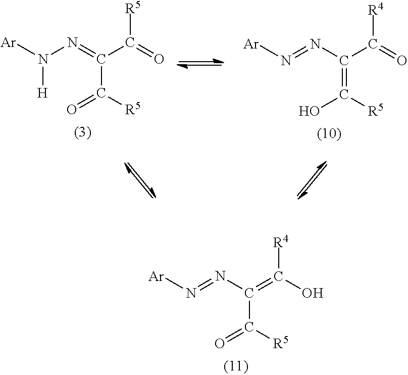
N(N=C(C(=O)[R5])C(=O)[R5])([Ar])[H].N(=NC(C(=O)[R4])=C(O)[R5])[Ar].N(=NC(=C(O)[R4])C(=O)[R5])[Ar]
